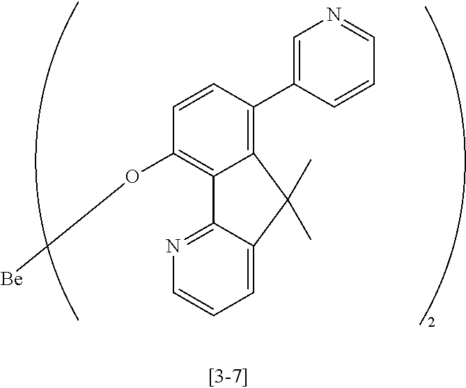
C12=C(C3=CN=CC=C3)C=CC(O[Be])=C1C1=NC=CC=C1C2(C)C
